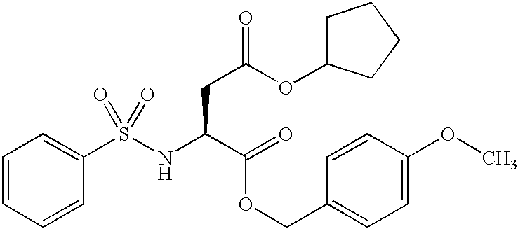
C1(S(NC(C(OCC2=CC=C(OC)C=C2)=O)CC(OC2CCCC2)=O)(=O)=O)=CC=CC=C1
